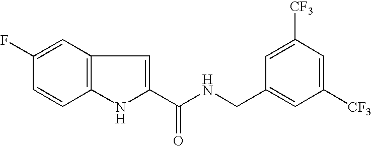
C1(C(NCC2=CC([CF3])=CC([CF3])=C2)=O)=CC2=C(N1)C=CC(F)=C2
